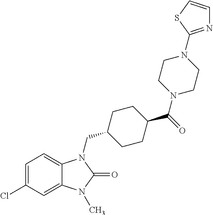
C1=C(Cl)C=C2C(=C1)N(CC1CCC(C(=O)N3CCN(C4=NC=CS4)CC3)CC1)C(=O)N2C
